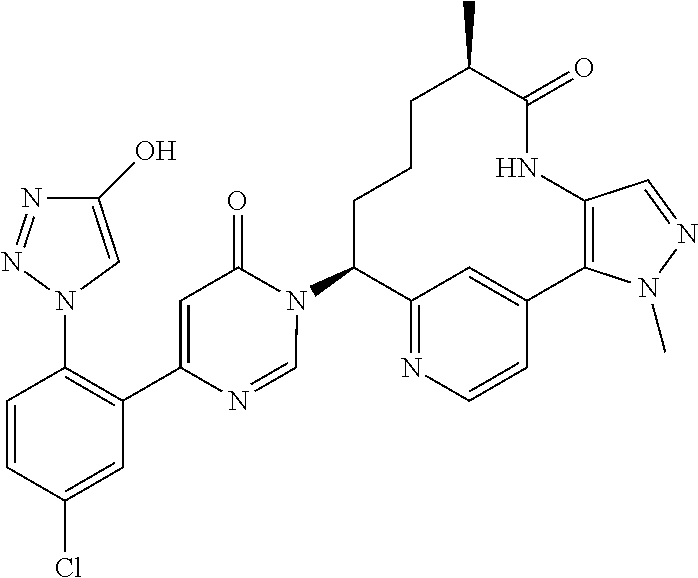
C12=NC=CC(=C1)C1=C(NC(=O)C(C)CCCC2N2C(=O)C=C(C3=C(N4C=C(O)N=N4)C=CC(Cl)=C3)N=C2)C=NN1C
